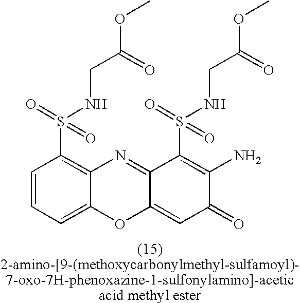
C1=CC=C2C(=C1S(=O)(NCC(OC)=O)=O)N=C1C(=CC(=O)C(N)=C1S(NCC(OC)=O)(=O)=O)O2
